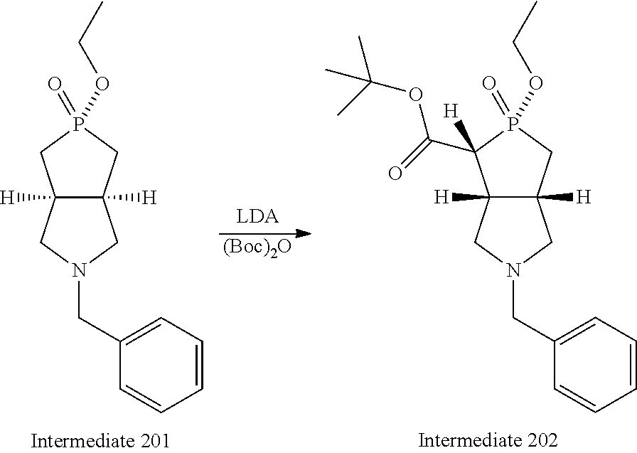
C12([H])C([H])(CP(OCC)(=O)C1)CN(CC1=CC=CC=C1)C2.C12([H])C([H])(CP(OCC)(=O)C1([H])C(=O)OC(C)(C)C)CN(CC1=CC=CC=C1)C2.[(Boc)2O]
